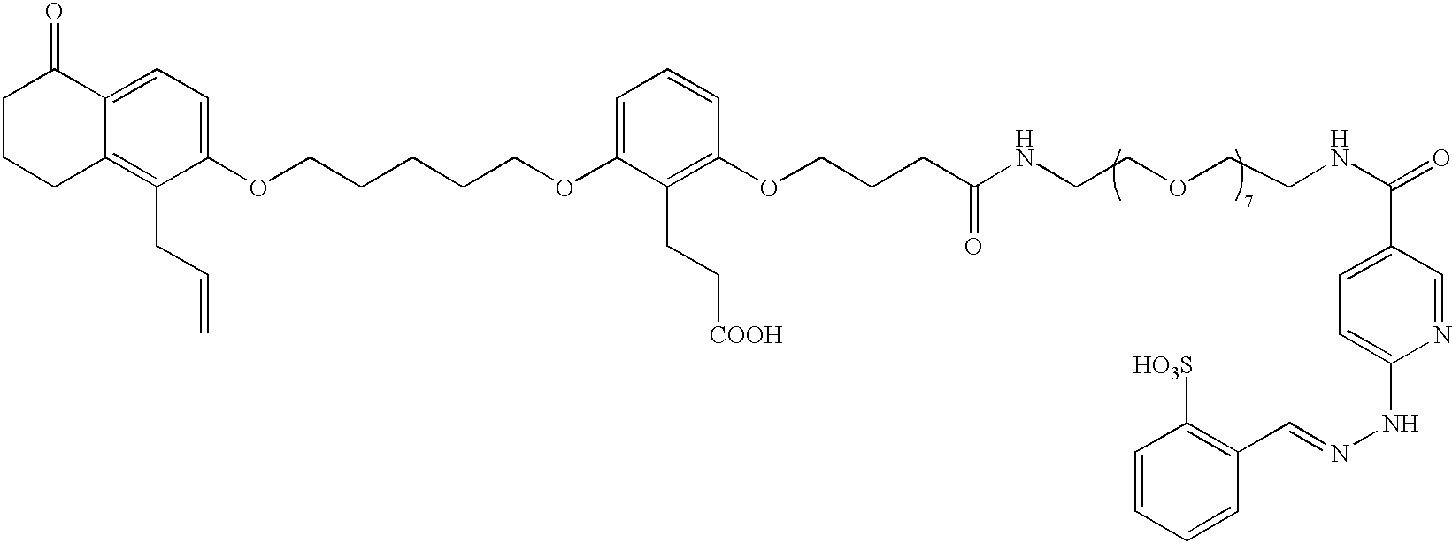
C1CCC2=C(CC=C)C(OCCCCCOC3=CC=CC(OCCCC(NCCOCCNC(=O)C4=CC=C(NN=CC5=C([HO3S])C=CC=C5)N=C4)=O)=C3CC[COOH])=CC=C2C1=O
